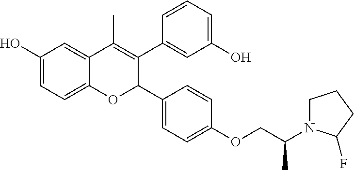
C12=CC=C(O)C=C1C(C)=C(C1=CC(O)=CC=C1)C(C1=CC=C(OCC(N3CCCC3F)C)C=C1)O2
